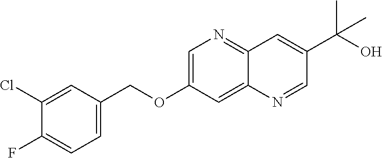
C1=C(COC2=CN=C3C(=C2)N=CC(C(O)(C)C)=C3)C=C(Cl)C(F)=C1
